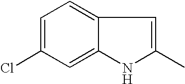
C12=CC=C(Cl)C=C1NC(C)=C2
